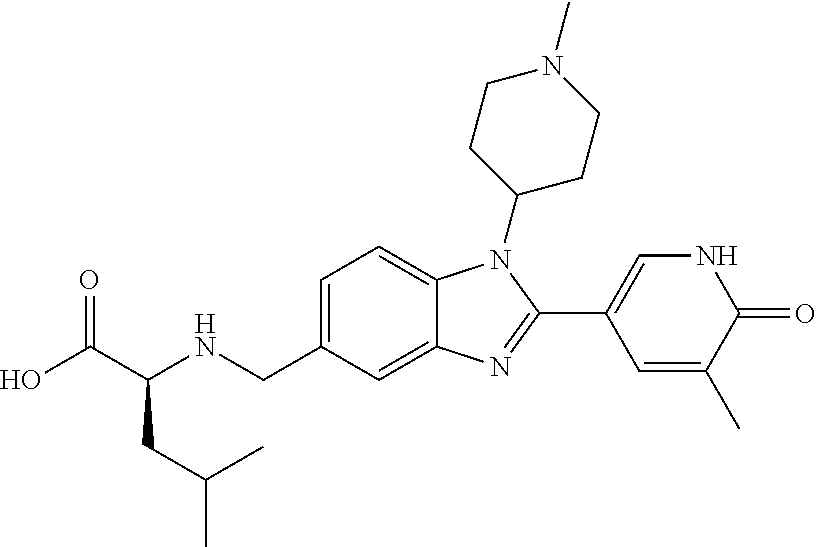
C1=C(CNC(C(O)=O)CC(C)C)C=C2C(=C1)N(C1CCN(C)CC1)C(C1=CNC(=O)C(C)=C1)=N2
